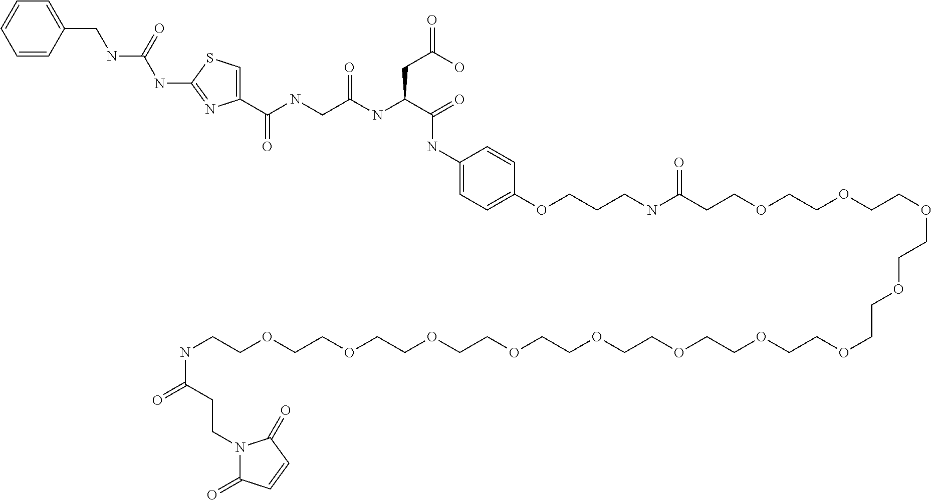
C1(C(NCC(NC(C(=O)NC2=CC=C(OCCCNC(=O)CCOCCOCCOCCOCCOCCOCCOCCOCCOCCOCCOCCOCCNC(CCN3C(=O)C=CC3=O)=O)C=C2)CC(=O)O)=O)=O)=CSC(NC(NCC2=CC=CC=C2)=O)=N1
